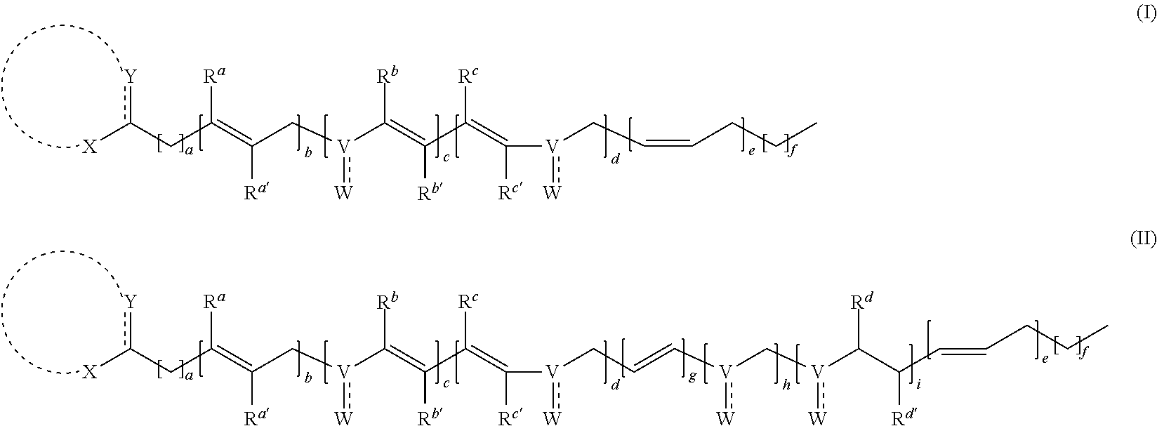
[X]c(CC(=C(C[V](C(=C(C(=C([V](CC=CCCC):[W])[Rc])[Rc])[Rb])[Rb]):[W])[Ra])[Ra])[Y].[X]c(CC(=C(C[V](C(=C(C(=C([V](CC=C[V](C[V](C(C(C=CCCC)[Rd])[Rd]):[W]):[W]):[W])[Rc])[Rc])[Rb])[Rb]):[W])[Ra])[Ra])[Y]
